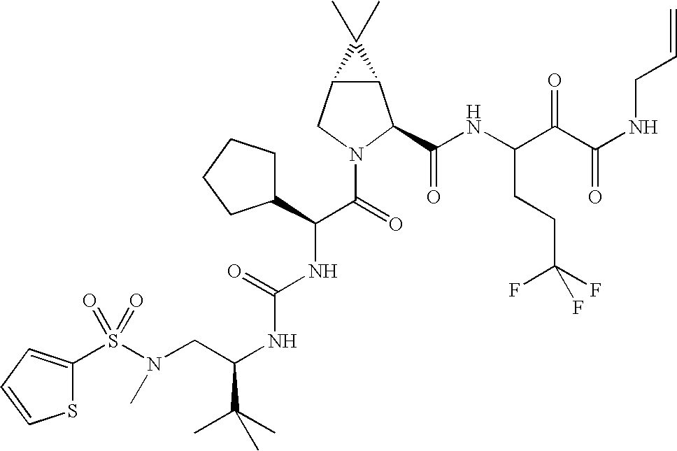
S(N(CC(NC(NC(C(=O)N1C(C(NC(C(C(NCC=C)=O)=O)CCC(F)(F)F)=O)C2C(C1)C2(C)C)C1CCCC1)=O)C(C)(C)C)C)(=O)(=O)C1=CC=CS1
